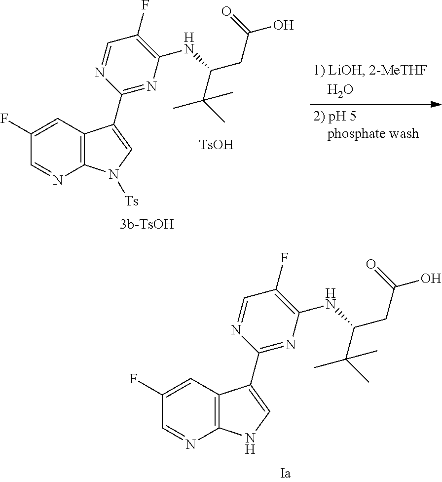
C1(C2=CNC3=C2C=C(F)C=N3)=NC(NC(CC(O)=O)C(C)(C)C)=C(F)C=N1.C1(C2=CN([Ts])C3=C2C=C(F)C=N3)=NC(NC(CC(O)=O)C(C)(C)C)=C(F)C=N1.[TsOH]
